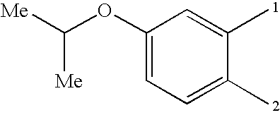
C1(OC([Me])[Me])=CC=C(C)C(C)=C1
